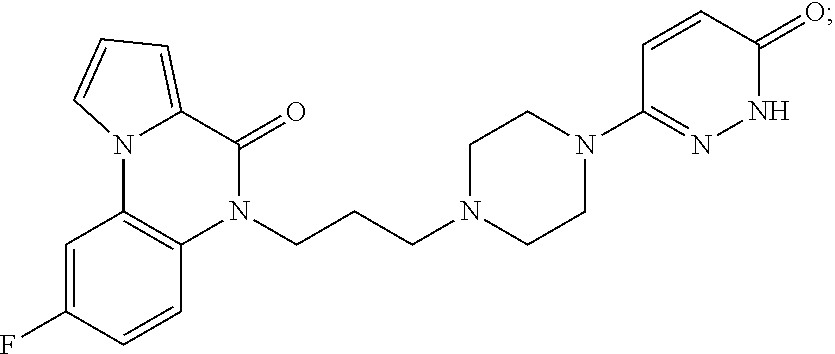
N1(CCCN2CCN(C3=NNC(=O)C=C3)CC2)C(=O)C2=CC=CN2C2=C1C=CC(F)=C2
